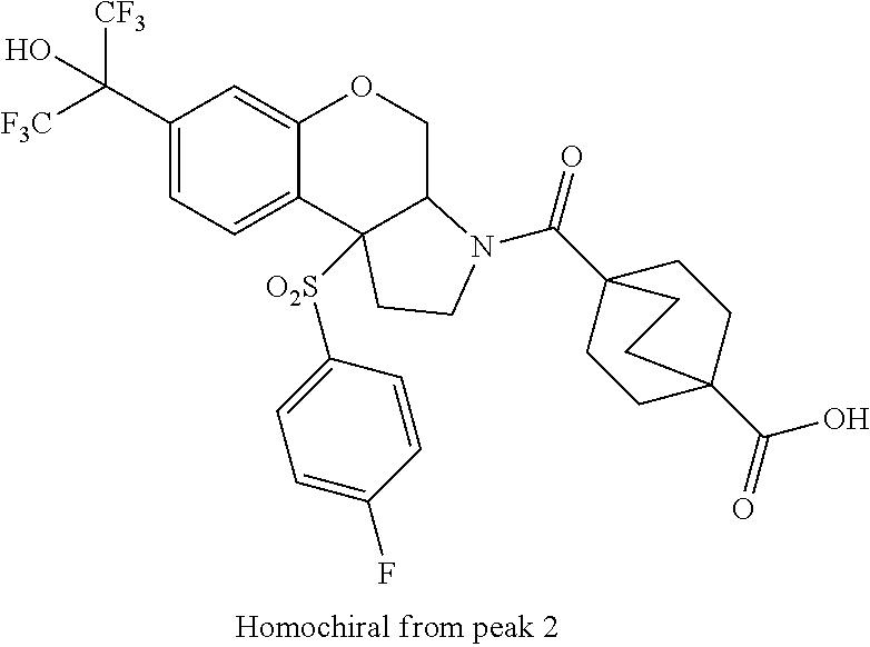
C1(C([F3C])([CF3])O)=CC=C2C(=C1)OCC1C2([O2S]C2=CC=C(F)C=C2)CCN1C(C12CCC(C(=O)O)(CC1)CC2)=O
